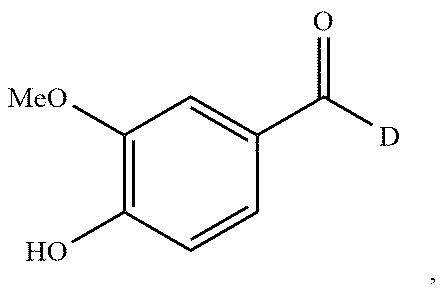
OC1=C([MeO])C=C(C([D])=O)C=C1
